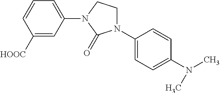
C1([HOOC])=CC(N2CCN(C3=CC=C(N(C)C)C=C3)C2=O)=CC=C1
